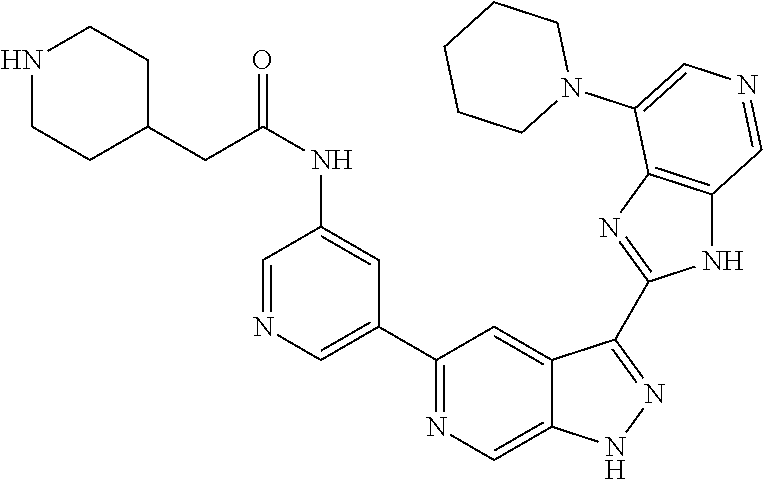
C1(C2=CN=CC(NC(=O)CC3CCNCC3)=C2)=NC=C2C(=C1)C(C1=NC3=C(N1)C=NC=C3N1CCCCC1)=NN2
